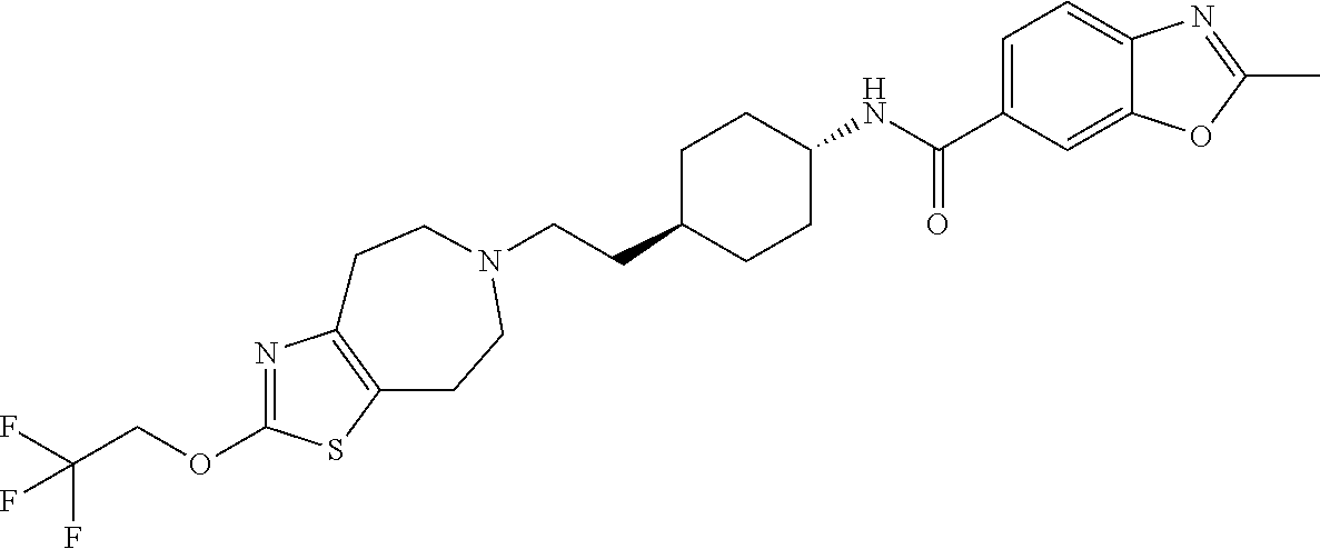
C(CC1CCC(NC(C2=CC=C3C(=C2)OC(C)=N3)=O)CC1)N1CCC2=C(N=C(OCC(F)(F)F)S2)CC1
